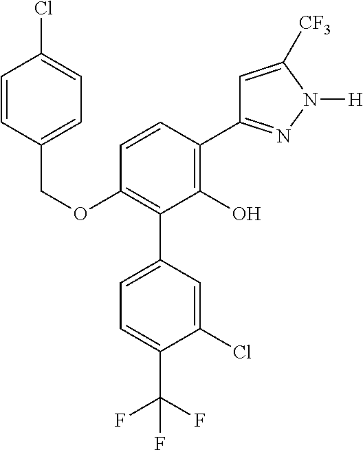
C1(OCC2=CC=C(Cl)C=C2)=C(C2=CC=C(C(F)(F)F)C(Cl)=C2)C(O)=C(C2=NN([H])C([CF3])=C2)C=C1
